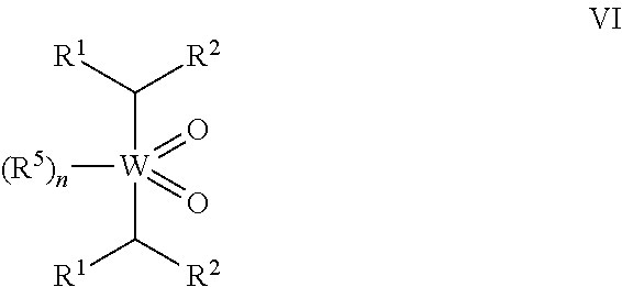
[(R5)n][W](=O)(C([R1])[R2])(=O)C([R2])[R1]
